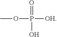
O(P([OH])(=O)O)C
